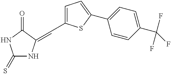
C1=C(C=C2NC(=S)NC2=O)SC(C2=CC=C(C(F)(F)F)C=C2)=C1
